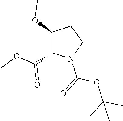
C1(OC)C(C(OC)=O)N(C(=O)OC(C)(C)C)CC1
